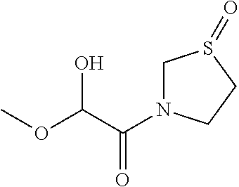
COC(O)C(=O)N1CS(=O)CC1
